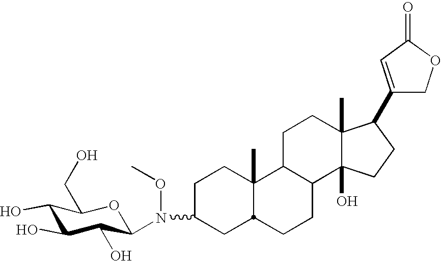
C1C(N(OC)C2C(O)C(O)C(O)C(CO)O2)CC2C(C)(C1)C1C(CC2)C2(O)C(C)(CC1)C(C1=CC(=O)OC1)CC2
